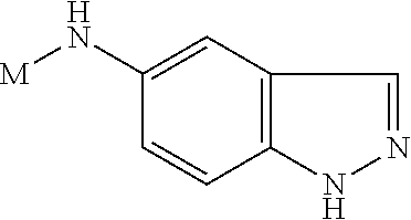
C1=CC2=C(C=C1N[M])C=NN2
